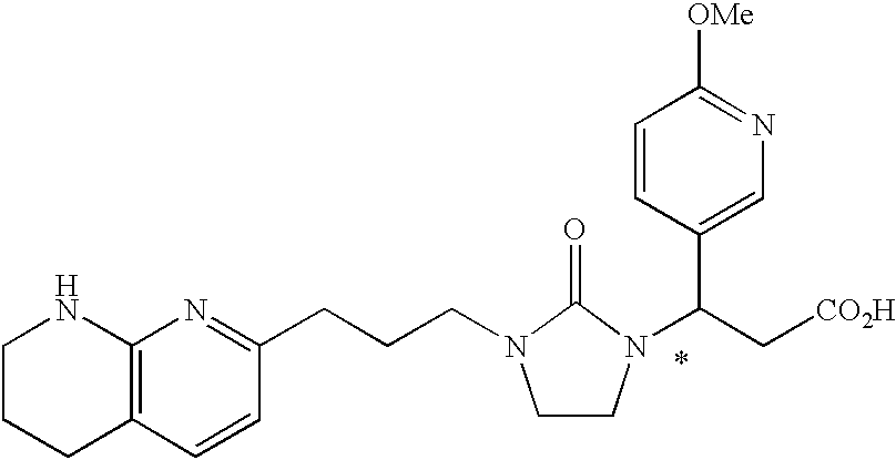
C1CCC2=C(N1)N=C(CCCN1CCN(C(C[CO2H])C3=CN=C([OMe])C=C3)C1=O)C=C2
